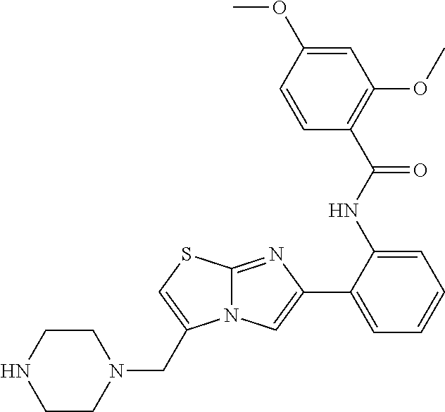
C1(C2=CC=CC=C2NC(C2=C(OC)C=C(OC)C=C2)=O)=CN2C(=N1)SC=C2CN1CCNCC1
